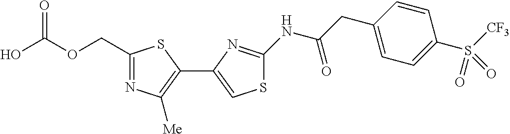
C1(COC(O)=O)=NC([Me])=C(C2=CSC(NC(CC3=CC=C(S(=O)([CF3])=O)C=C3)=O)=N2)S1
